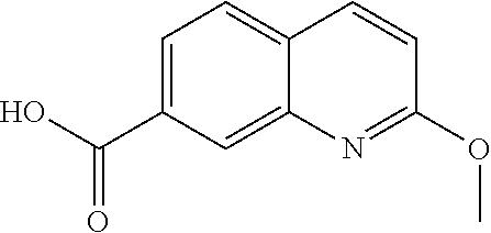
C1=C(C(O)=O)C=C2C(=C1)C=CC(OC)=N2
